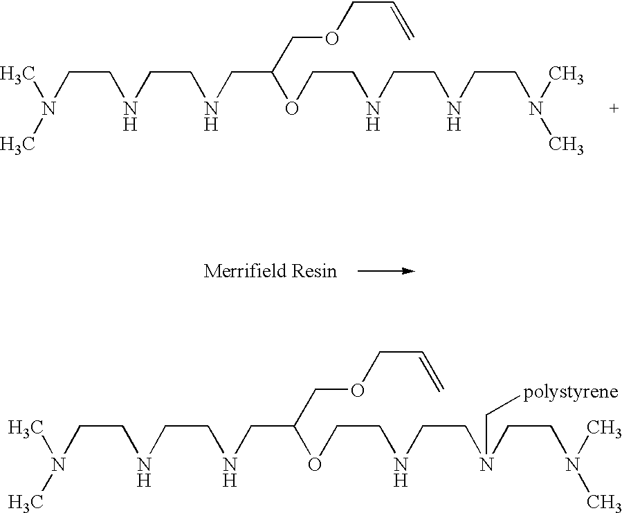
C(CNCCN(C)C)NCC(OCCNCCN(CCN(C)C)C[polystyrene])COCC=C.C(CNCCN(C)C)NCC(OCCNCCNCCN(C)C)COCC=C
